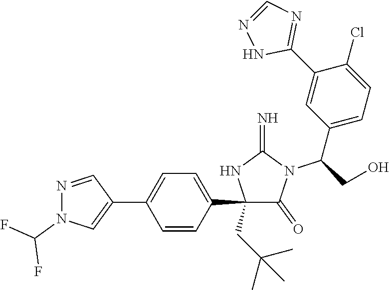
C1(C2=CC=C(C3=CN(C(F)F)N=C3)C=C2)(CC(C)(C)C)C(=O)N(C(C2=CC=C(Cl)C(C3=NC=NN3)=C2)CO)C(=N)N1
